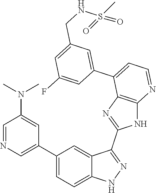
C1=NC=C(C2=CC=C3C(=C2)C(C2=NC4=C(N2)N=CC=C4C2=CC(CNS(=O)(C)=O)=CC(F)=C2)=NN3)C=C1N(C)C
